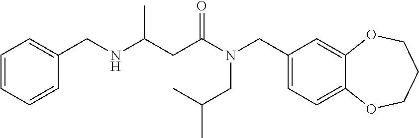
C1(CN(C(=O)CC(NCC2=CC=CC=C2)C)CC(C)C)=CC=C2C(=C1)OCCCO2
